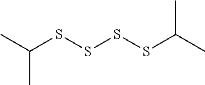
S(SSSC(C)C)C(C)C
